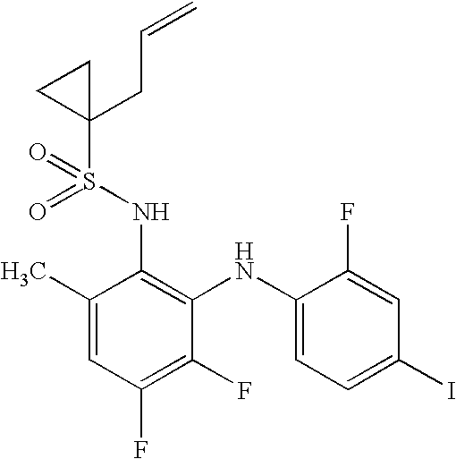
C1(C)=CC(F)=C(F)C(NC2=CC=C(I)C=C2F)=C1NS(C1(CC=C)CC1)(=O)=O
